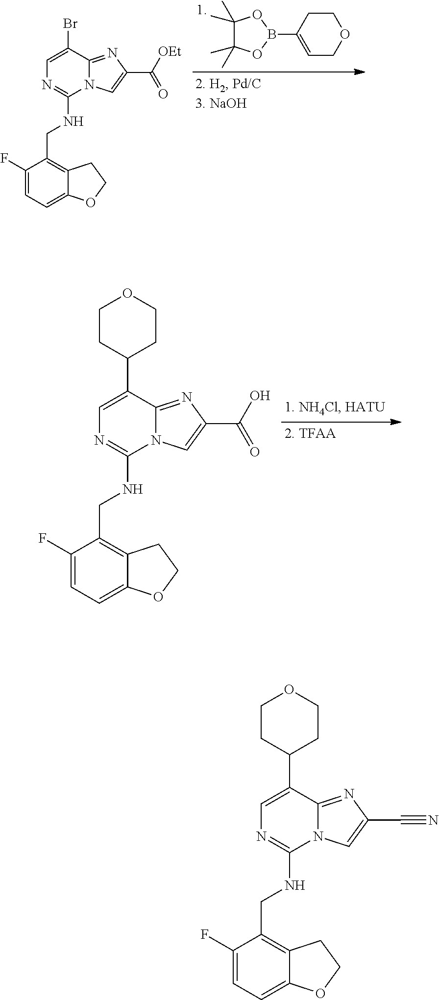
BrC1=CN=C(NCC2=C3C(=CC=C2F)OCC3)N2C1=NC(C([OEt])=O)=C2.C1CC(B2OC(C)(C)C(C)(C)O2)=CCO1.C1(C2=CN=C(NCC3=C4C(=CC=C3F)OCC4)N3C2=NC(C(O)=O)=C3)CCOCC1.C1(C2=CN=C(NCC3=C4C(=CC=C3F)OCC4)N3C2=NC(C#N)=C3)CCOCC1
